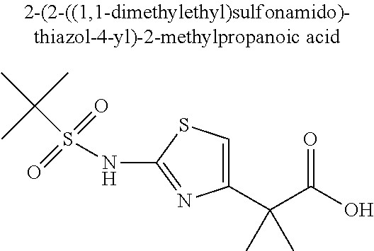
C1(C(C(O)=O)(C)C)=CSC(NS(=O)(=O)C(C)(C)C)=N1
